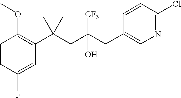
C1=CC(F)=CC(C(CC(CC2=CN=C(Cl)C=C2)([CF3])O)(C)C)=C1OC
